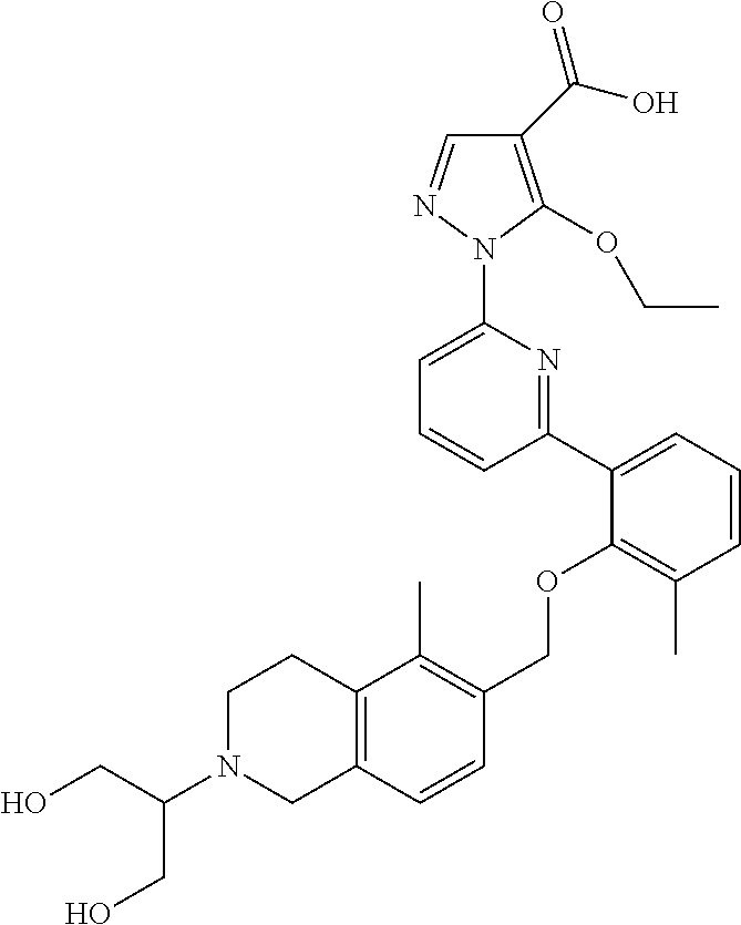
C1(C(O)=O)=C(OCC)N(C2=CC=CC(C3=CC=CC(C)=C3OCC3=C(C)C4=C(C=C3)CN(C(CO)CO)CC4)=N2)N=C1
